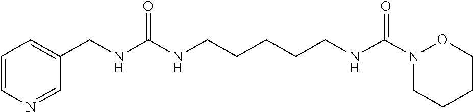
C1=C(CNC(NCCCCCNC(=O)N2OCCCC2)=O)C=NC=C1
